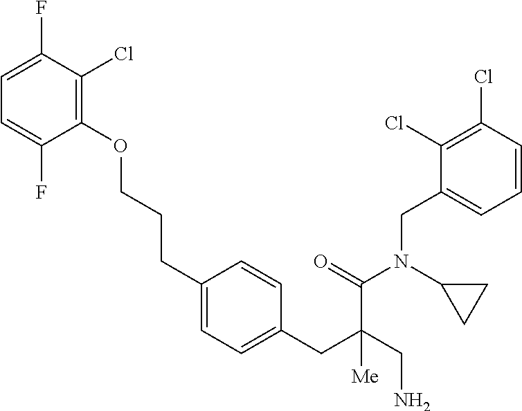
C1(OCCCC2=CC=C(CC(C(N(C3CC3)CC3=CC=CC(Cl)=C3Cl)=O)(CN)[Me])C=C2)=C(Cl)C(F)=CC=C1F
